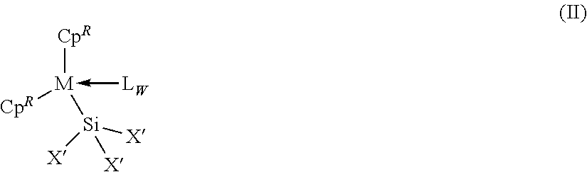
[CpR][M](-[LW])([CpR])[Si]([X])([X])[X]
